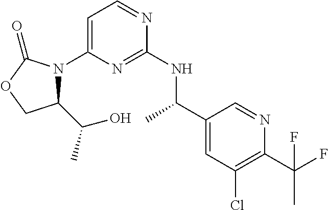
C1=C(N2C(C(C)O)COC2=O)N=C(NC(C2=CC(Cl)=C(C(F)(F)C)N=C2)C)N=C1
